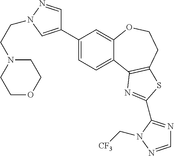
C1(C2=CN(CCN3CCOCC3)N=C2)=CC=C2C(=C1)OCCC1=C2N=C(C2=NC=NN2C[CF3])S1
